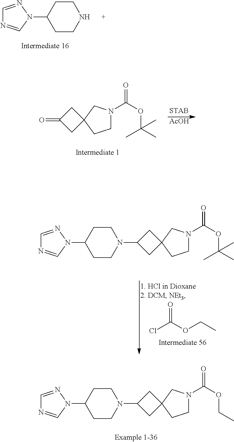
[AcOH].C1N(C(OC(C)(C)C)=O)CC2(C1)CC(=O)C2.C1=NN(C2CCNCC2)C=N1.C1N(C(OC(C)(C)C)=O)CC2(C1)CC(N1CCC(N3N=CN=C3)CC1)C2.ClC(OCC)=O.C1N(C(OCC)=O)CC2(C1)CC(N1CCC(N3N=CN=C3)CC1)C2
